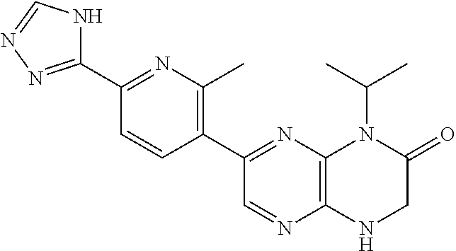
C1(C2=NC3=C(N=C2)NCC(=O)N3C(C)C)=C(C)N=C(C2=NN=CN2)C=C1
